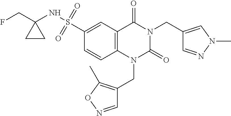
FCC1(NS(=O)(=O)C2=CC3=C(C=C2)N(CC2=C(C)ON=C2)C(=O)N(CC2=CN(C)N=C2)C3=O)CC1
